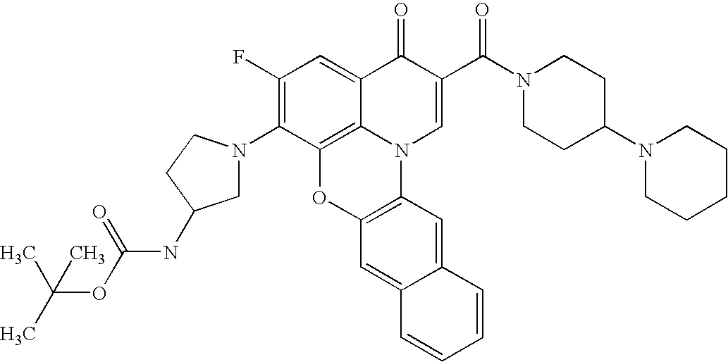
C1(F)=C(N2CC(NC(=O)OC(C)(C)C)CC2)C2=C3C(=C1)C(=O)C(C(N1CCC(N4CCCCC4)CC1)=O)=CN3C1=C(O2)C=C2C(=C1)C=CC=C2
